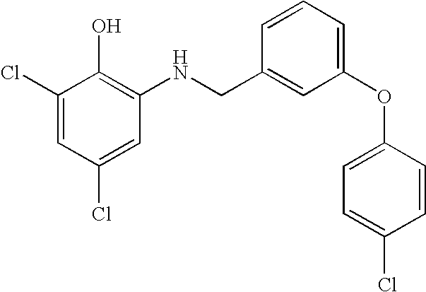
ClC1=CC(NCC2=CC(OC3=CC=C(Cl)C=C3)=CC=C2)=C(O)C(Cl)=C1
